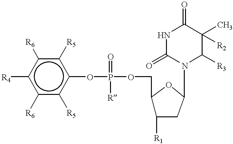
c1([R6])c([R5])c(OP(OCC2C([R1])CC(N3C([R3])C(C)([R2])C(=O)NC3=O)O2)(=O)[R])c([R5])c([R6])c1[R4]
